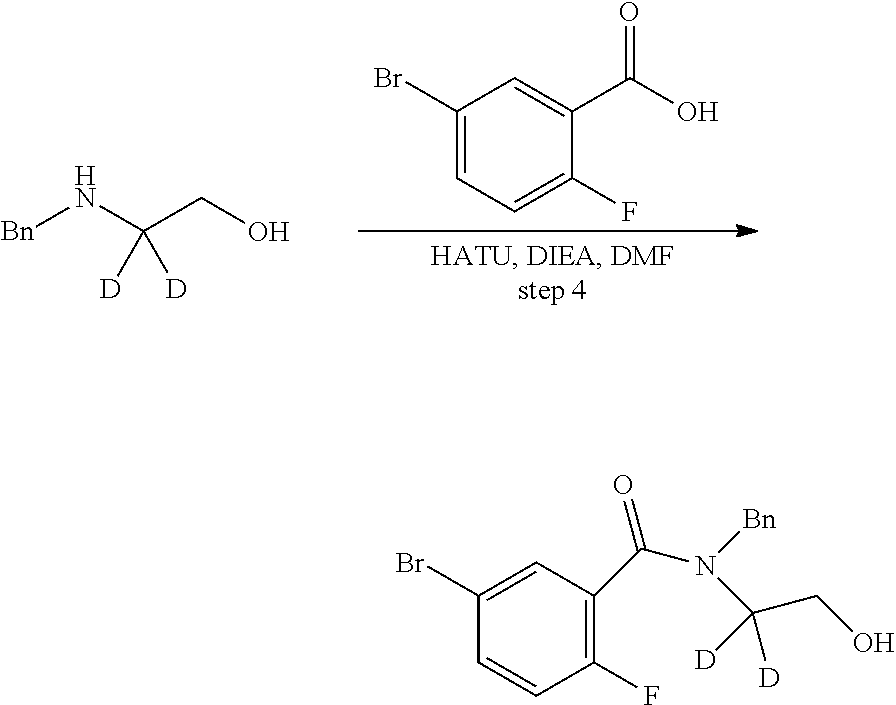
[Bn]NC(CO)([D])[D].C1(Br)=CC=C(F)C(C(O)=O)=C1.C1=CC(F)=C(C(N([Bn])C([D])(CO)[D])=O)C=C1Br
